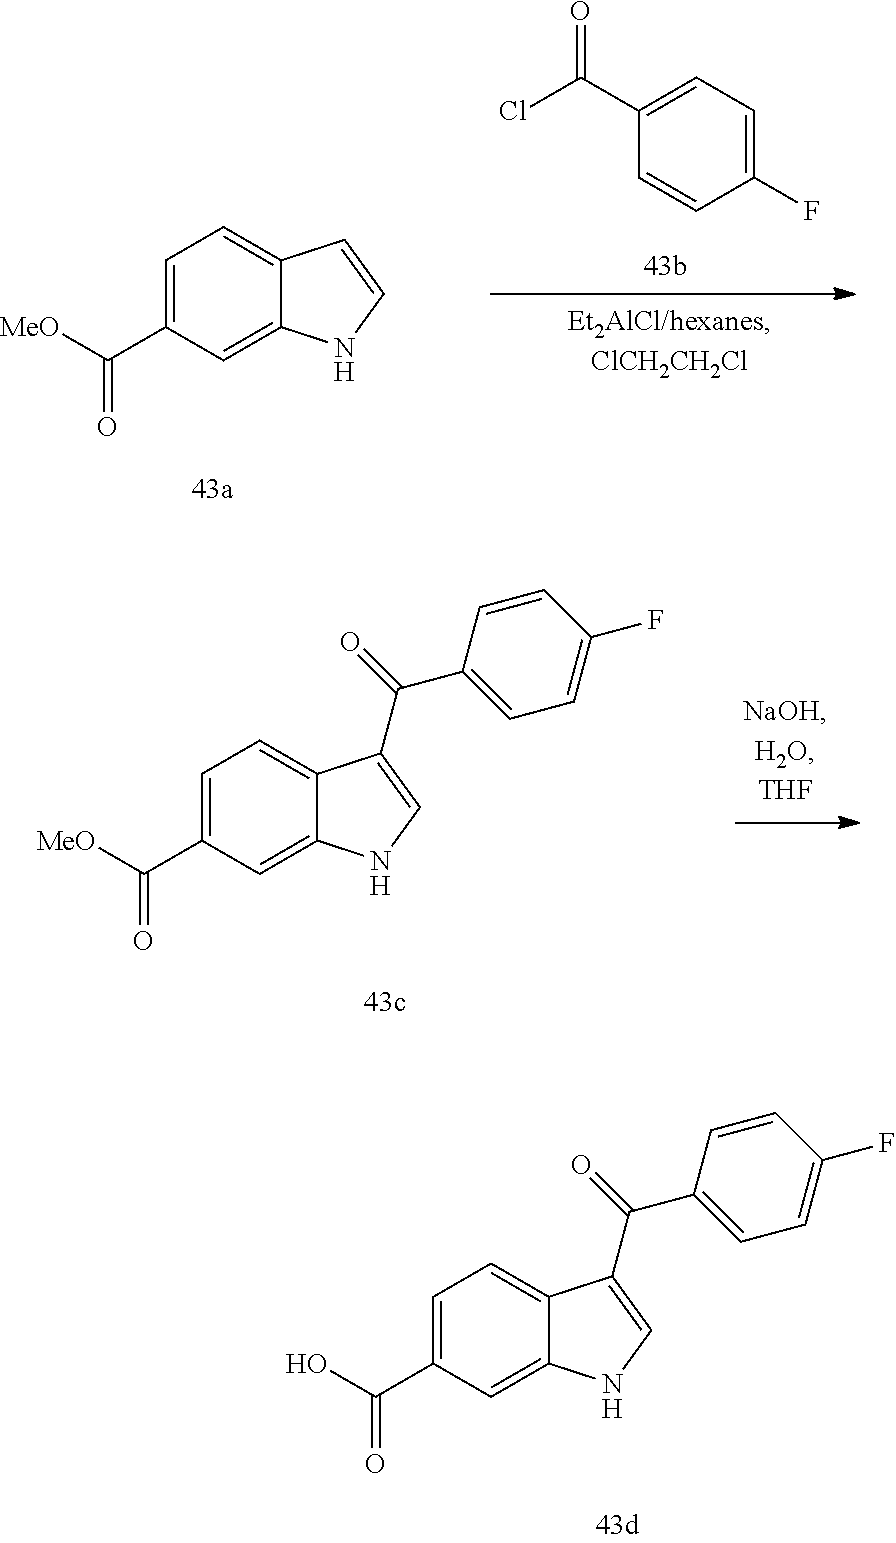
C1=C(C([MeO])=O)C=C2C(=C1)C=CN2.C1(C(=O)Cl)=CC=C(F)C=C1.C1=C(C([MeO])=O)C=C2C(=C1)C(C(C1=CC=C(F)C=C1)=O)=CN2.C1=C(C(O)=O)C=C2C(=C1)C(C(C1=CC=C(F)C=C1)=O)=CN2
